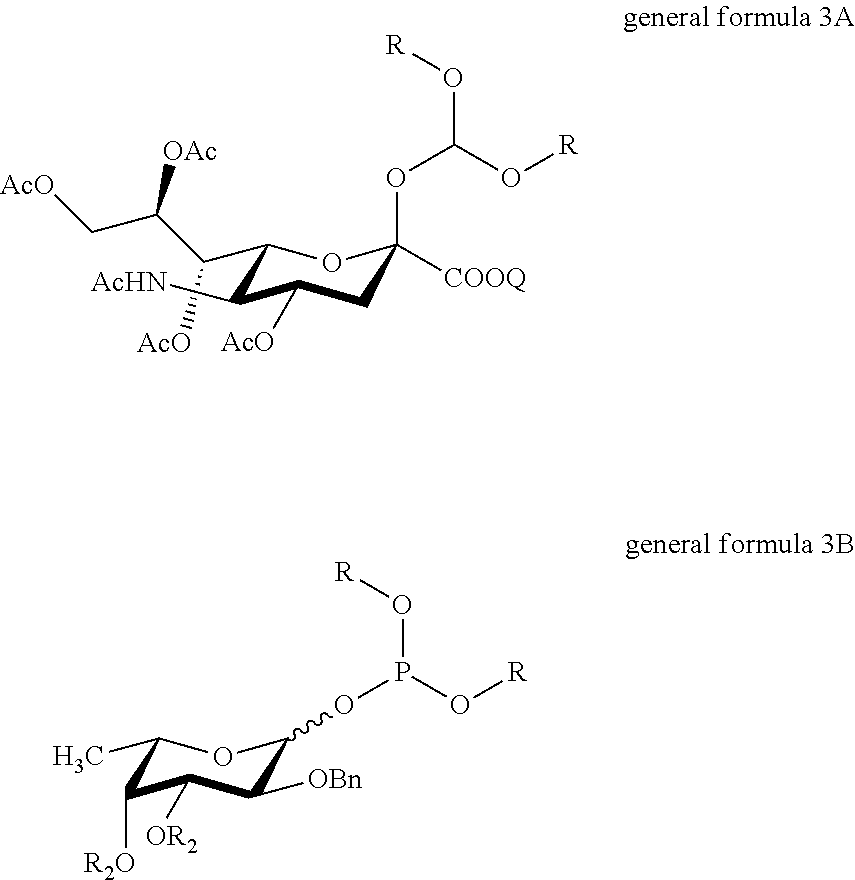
C1(C(C(C[AcO])[OAc])[AcO])OC([COOQ])(OC(O[R])O[R])CC([AcO])C1[AcHN].C1(C)OC(OP(O[R])O[R])C([OBn])C([OR2])C1[R2O]
